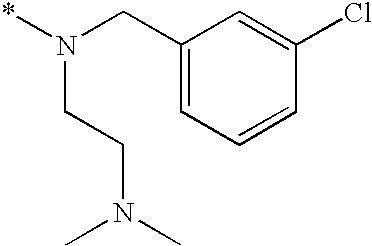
C1(CN(*)CCN(C)C)=CC=CC(Cl)=C1
